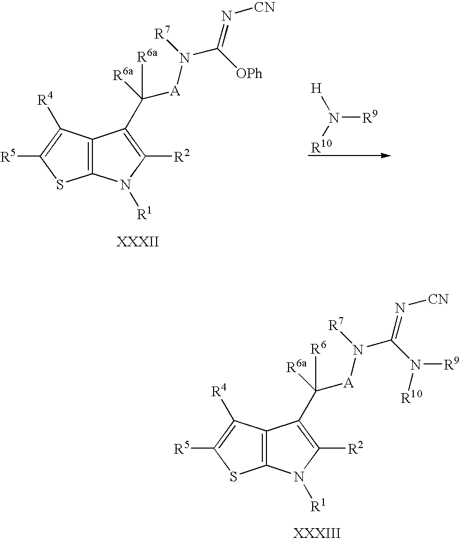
C12=C(C([R4])=C([R5])S1)C(C([A]N(C(=N[CN])N([R9])[R10])[R7])([R6a])[R6])=C([R2])N2[R1].C12=C(C([R4])=C([R5])S1)C(C([A]N(C(=N[CN])[OPh])[R7])([R6a])[R6a])=C([R2])N2[R1].[H]N([R10])[R9]
